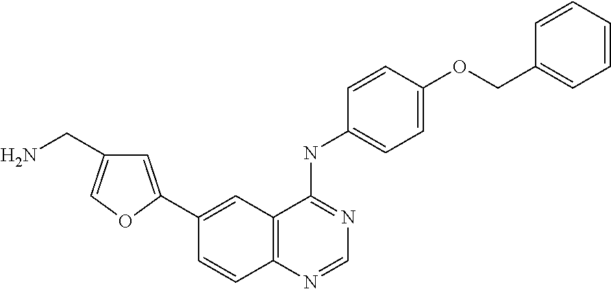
C1=C(C2=CC3=C(C=C2)N=CN=C3NC2=CC=C(OCC3=CC=CC=C3)C=C2)OC=C1CN
